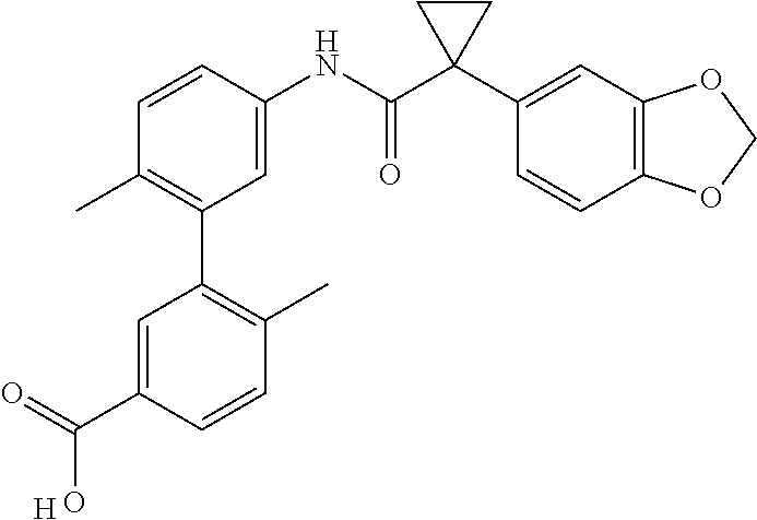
C1=C(NC(C2(C3=CC4=C(C=C3)OCO4)CC2)=O)C=CC(C)=C1C1=C(C)C=CC(C(O)=O)=C1.[H]
